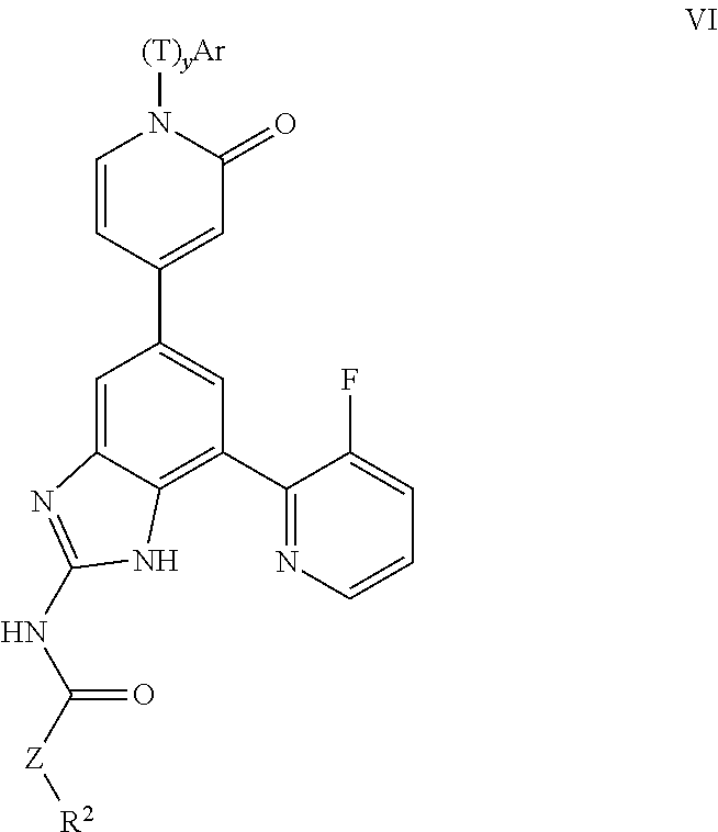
C1=CC(C2=CC(C3=NC=CC=C3F)=C3C(=C2)N=C(NC([Z][R2])=O)N3)=CC(=O)N1[(T)yAr]
